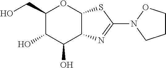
C1(CO)C(O)C(O)C2C(O1)SC(N1CCCO1)=N2
